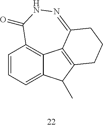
C1=CC=C2C3=C1C(=O)NN=C1C3=C(C2C)CCC1
